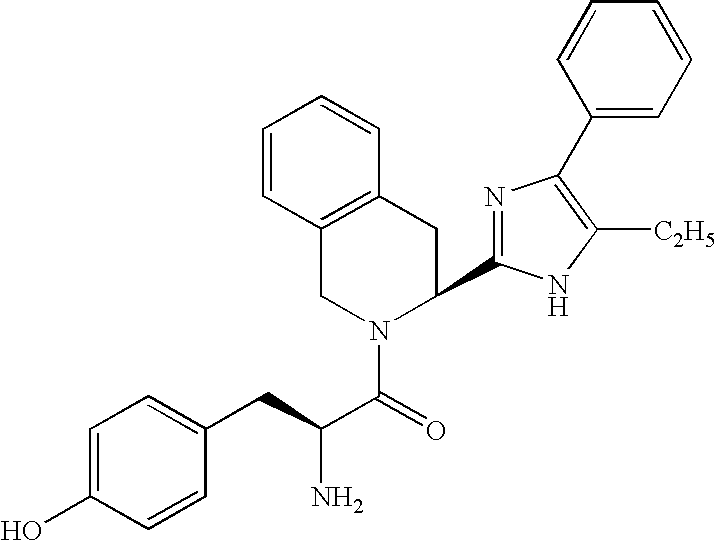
C1=C(O)C=CC(CC(C(=O)N2C(C3=NC(C4=CC=CC=C4)=C([C2H5])N3)CC3=C(C2)C=CC=C3)N)=C1
